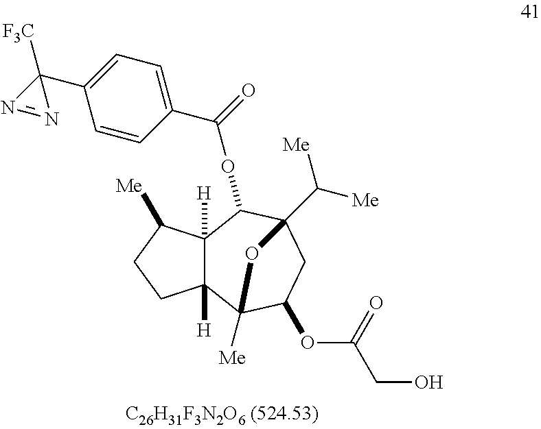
C12([H])C([H])(C([Me])CC1)C(OC(C1=CC=C(C3([F3C])N=N3)C=C1)=O)C1(C([Me])[Me])CC(OC(=O)CO)C2([Me])O1
